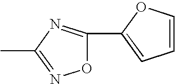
O1C(C2=CC=CO2)=NC(C)=N1
